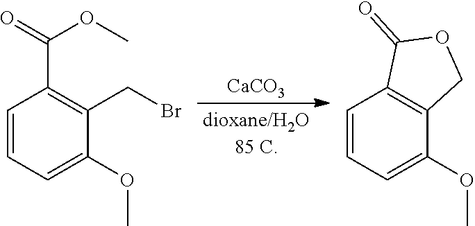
[CaCO3].O=C(OC)C1=C(CBr)C(OC)=CC=C1.C12=C(C(OC)=CC=C1)COC2=O
